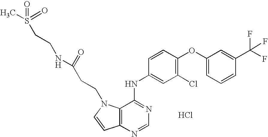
C1(OC2=C(Cl)C=C(NC3=NC=NC4=C3N(CCC(NCCS(=O)(=O)C)=O)C=C4)C=C2)=CC=CC(C(F)(F)F)=C1.Cl
